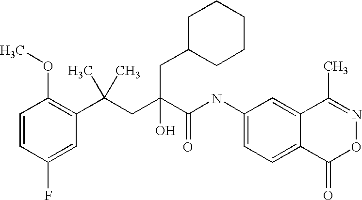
C1=CC(F)=CC(C(CC(C(NC2=CC=C3C(=C2)C(C)=NOC3=O)=O)(O)CC2CCCCC2)(C)C)=C1OC
